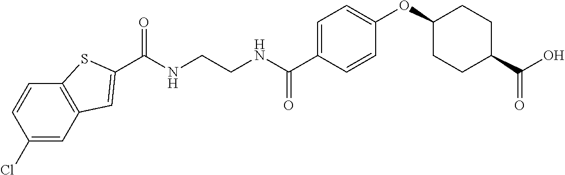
C(NCCNC(C1=CC=C(OC2CCC(C(O)=O)CC2)C=C1)=O)(=O)C1=CC2=C(C=CC(Cl)=C2)S1
